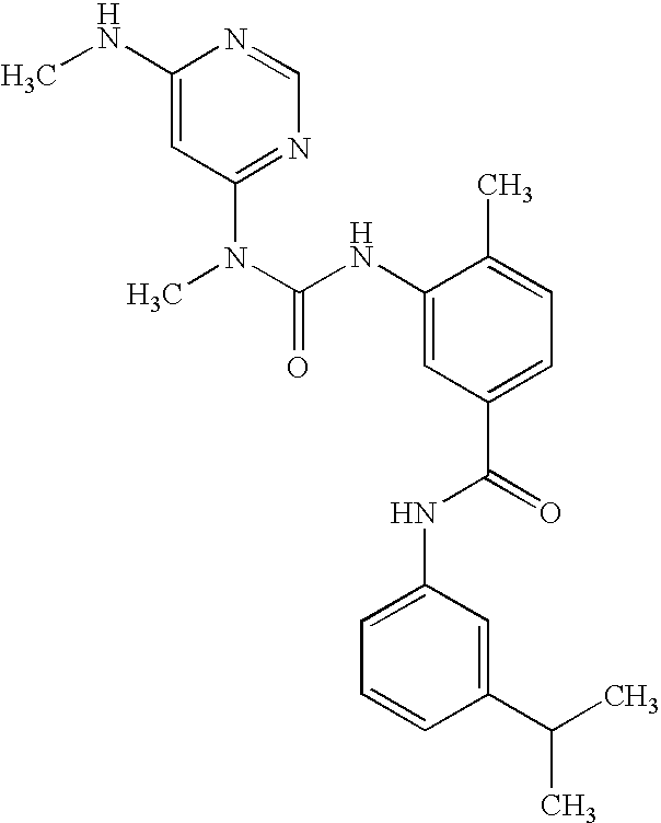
C1(NC)=CC(N(C)C(NC2=CC(C(NC3=CC=CC(C(C)C)=C3)=O)=CC=C2C)=O)=NC=N1
